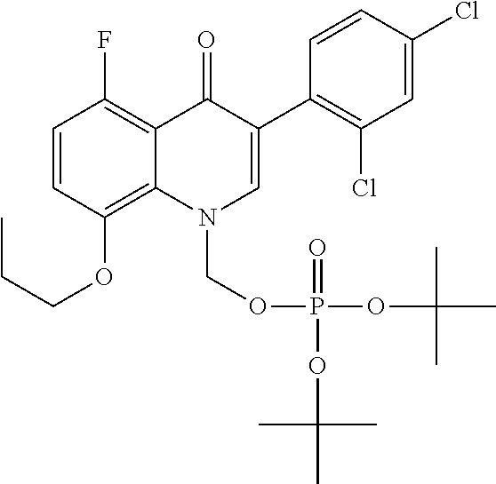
C1=CC(OCCC)=C2C(=C1F)C(=O)C(C1=C(Cl)C=C(Cl)C=C1)=CN2COP(=O)(OC(C)(C)C)OC(C)(C)C
